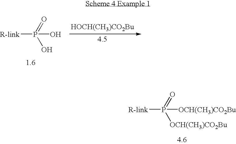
[R-link]P([OCH(CH3)CO2Bu])(=O)[OCH(CH3)CO2Bu].[R-link]P(O)(=O)O.[HOCH(CH3)CO2Bu]
